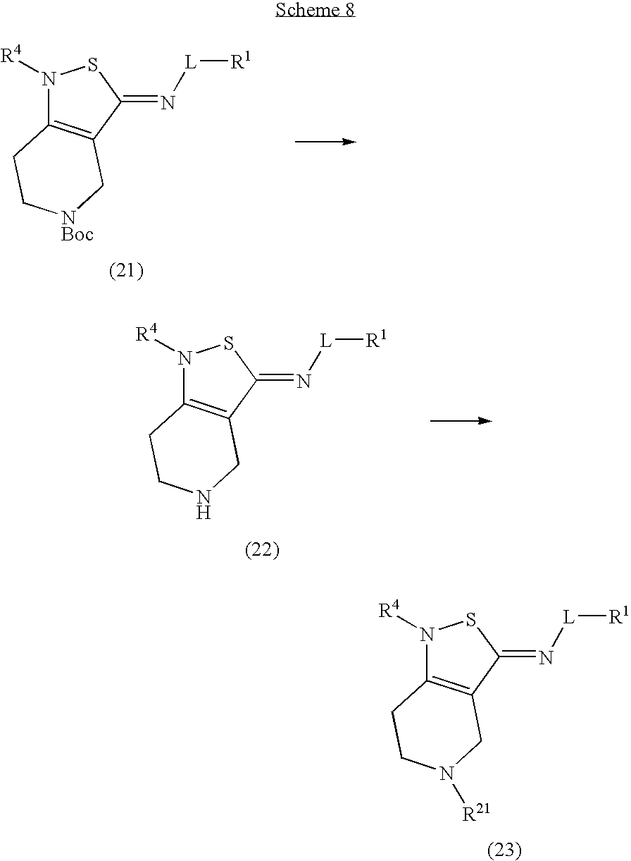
N1([R4])C2=C(C(=N[L][R1])S1)C[NBoc]CC2.N1([R4])C2=C(C(=N[L][R1])S1)CNCC2.N1([R4])C2=C(C(=N[L][R1])S1)CN([R21])CC2
